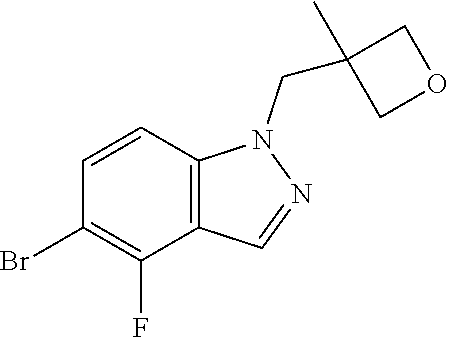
C1=CC2=C(C=NN2CC2(C)COC2)C(F)=C1Br
